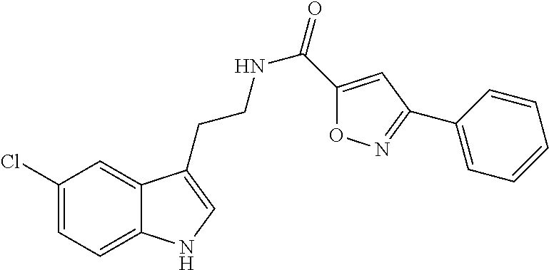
N(CCC1=CNC2=CC=C(Cl)C=C21)C(=O)C1=CC(C2=CC=CC=C2)=NO1
